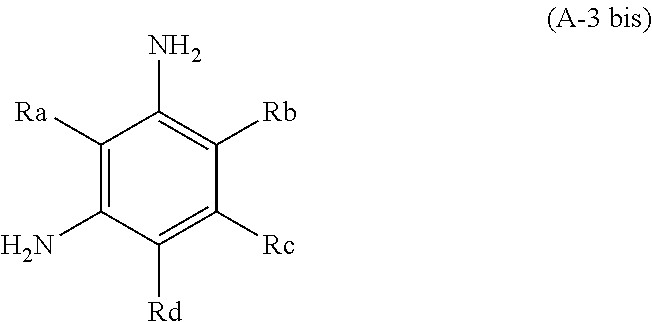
C1([Ra])=C(N)C([Rd])=C([Rc])C([Rb])=C1N
